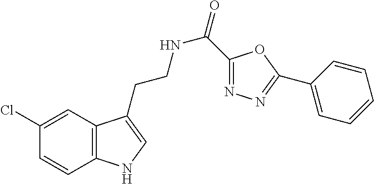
C12=C(C=C(Cl)C=C1)C(CCNC(=O)C1=NN=C(C3=CC=CC=C3)O1)=CN2
